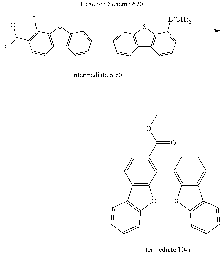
C1=CC2=C(C(C3=C4C(=CC=C3)C3=C(S4)C=CC=C3)=C1C(OC)=O)OC1=C2C=CC=C1.C12=C(OC3=C1C=CC=C3)C(I)=C(C(=O)OC)C=C2.C12=C(SC3=C1C=CC=C3[B(OH)2])C=CC=C2
